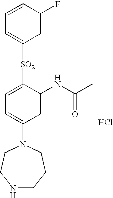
N1CCCN(C2=CC=C([SO2]C3=CC=CC(F)=C3)C(NC(C)=O)=C2)CC1.Cl
